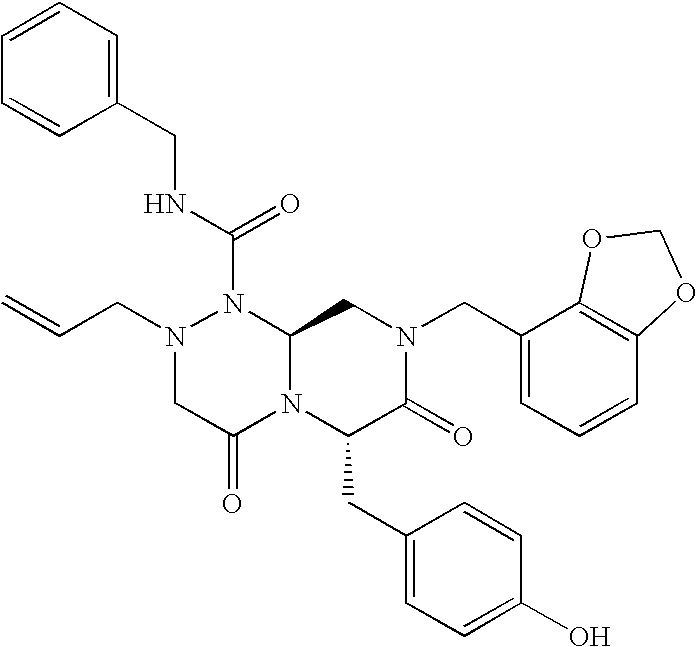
N1(C(NCC2=CC=CC=C2)=O)N(CC=C)CC(=O)N2C1CN(CC1=CC=CC3=C1OCO3)C(=O)C2CC1=CC=C(O)C=C1
